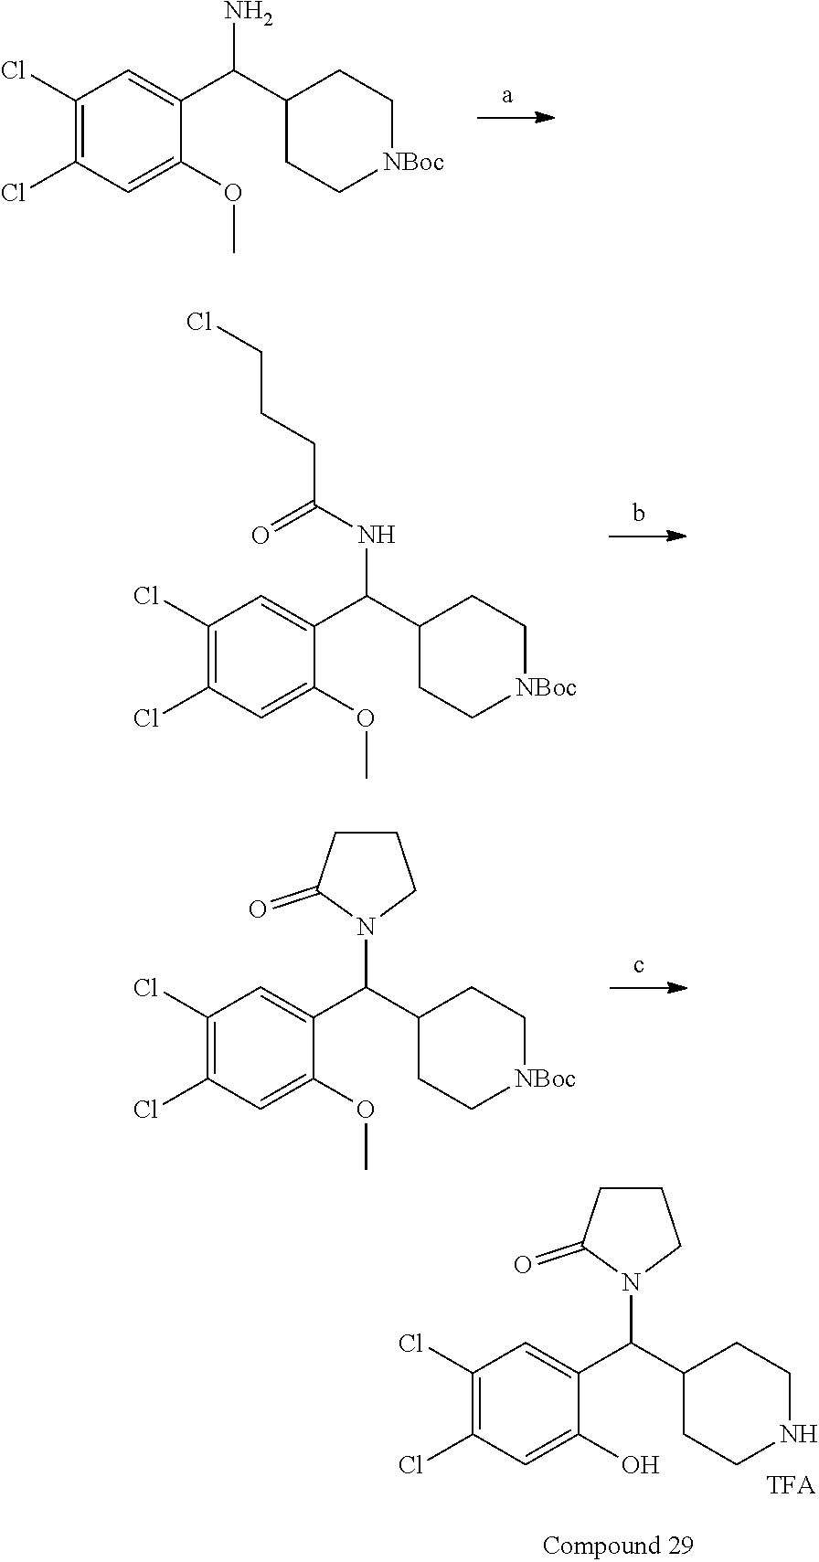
C1(Cl)=C(Cl)C=C(OC)C(C(C2CC[NBoc]CC2)N)=C1.C1(Cl)=C(Cl)C=C(OC)C(C(C2CC[NBoc]CC2)NC(CCCCl)=O)=C1.C1(Cl)=C(Cl)C=C(OC)C(C(C2CC[NBoc]CC2)N2CCCC2=O)=C1.C1(Cl)=C(Cl)C=C(O)C(C(C2CCNCC2)N2CCCC2=O)=C1
